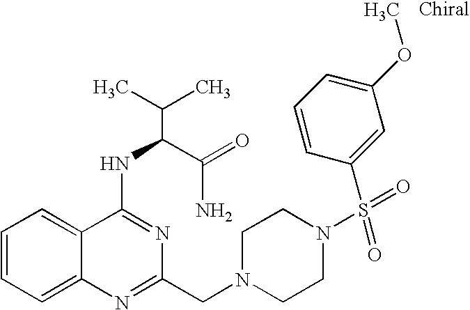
C1=CC=C2C(=C1)C(NC(C(N)=O)C(C)C)=NC(CN1CCN(S(=O)(=O)C3=CC(OC)=CC=C3)CC1)=N2
